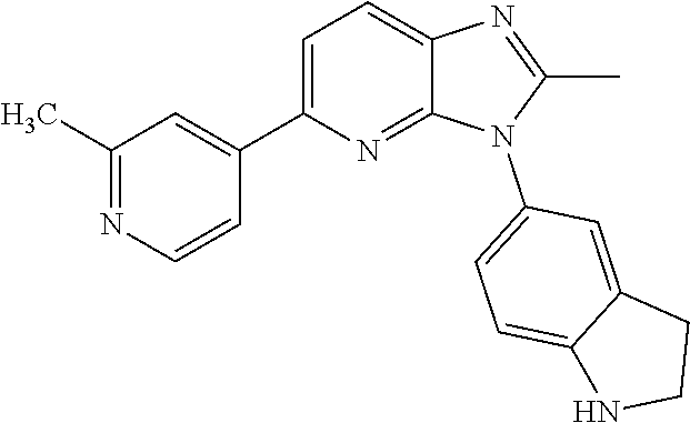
C1(C)=NC2=CC=C(C3=CC(C)=NC=C3)N=C2N1C1=CC=C2C(=C1)CCN2
